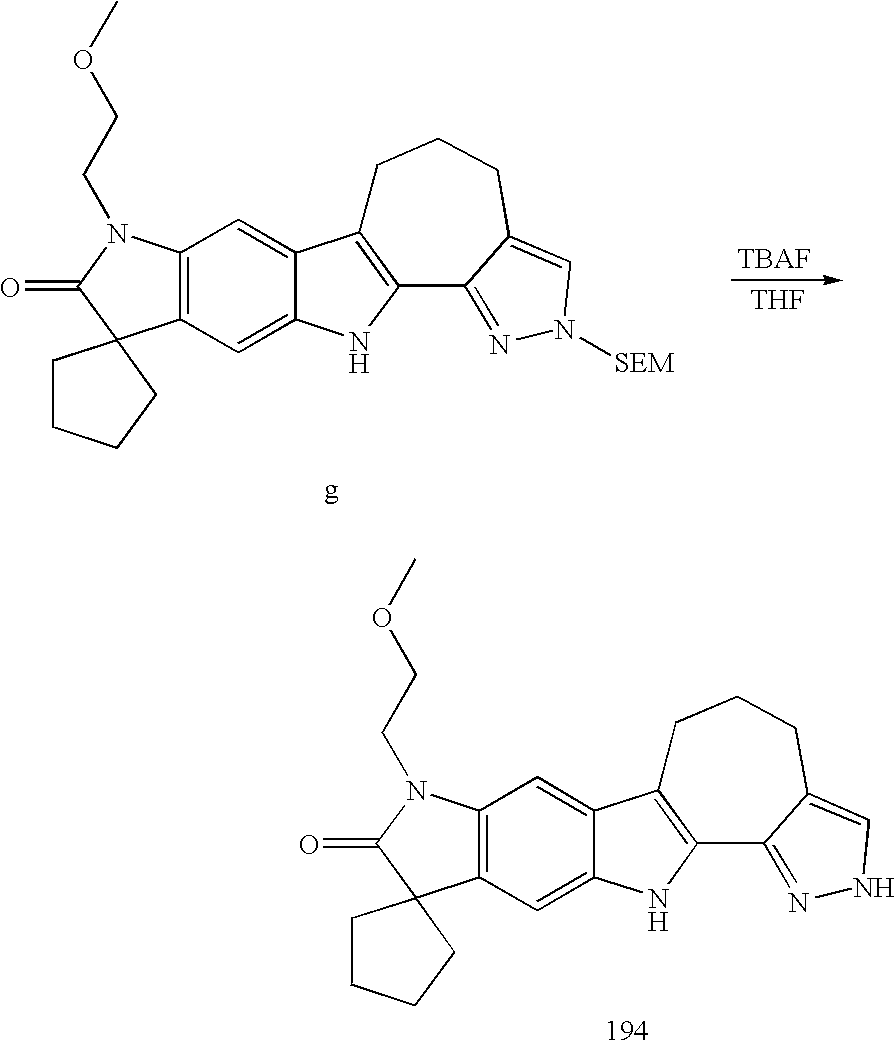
C12=C(C=C3C(=C1)C1=C(N3)C3=NN([SEM])C=C3CCC1)C1(C(=O)N2CCOC)CCCC1.[THF].C12=C(C=C3C(=C1)C1=C(N3)C3=NNC=C3CCC1)C1(C(=O)N2CCOC)CCCC1
